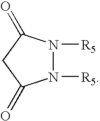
N1([R5])N([R5])C(=O)CC1=O
